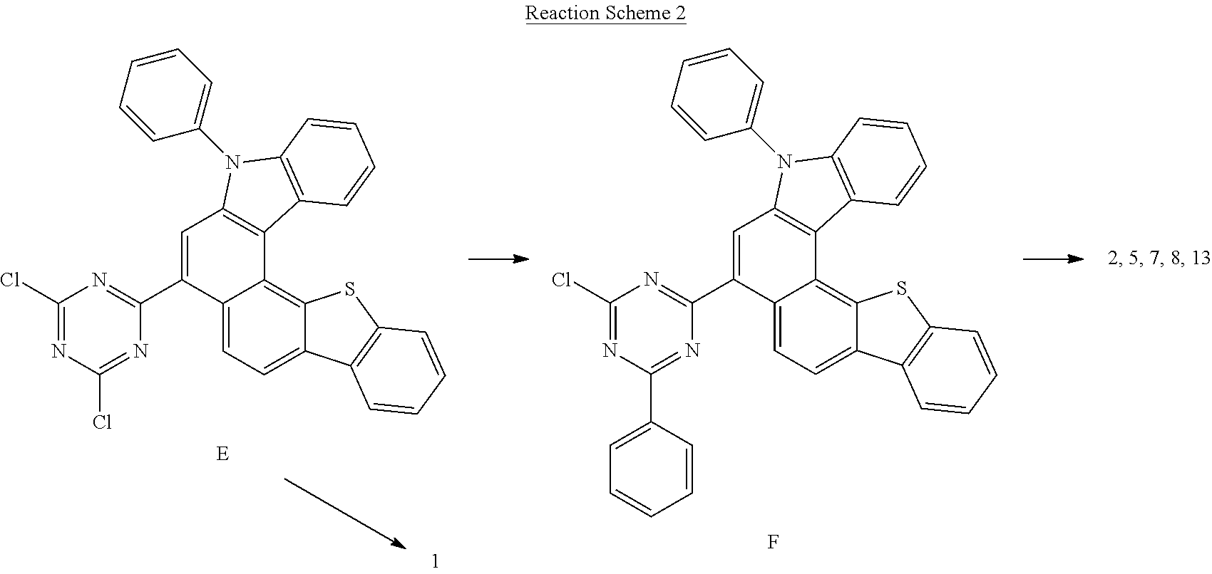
C1(Cl)=NC(Cl)=NC(C2=CC3=C(C4=C5C(=CC=C24)C2=C(S5)C=CC=C2)C2=C(N3C3=CC=CC=C3)C=CC=C2)=N1.C1(Cl)=NC(C2=CC=CC=C2)=NC(C2=CC3=C(C4=C5C(=CC=C24)C2=C(S5)C=CC=C2)C2=C(N3C3=CC=CC=C3)C=CC=C2)=N1.F
